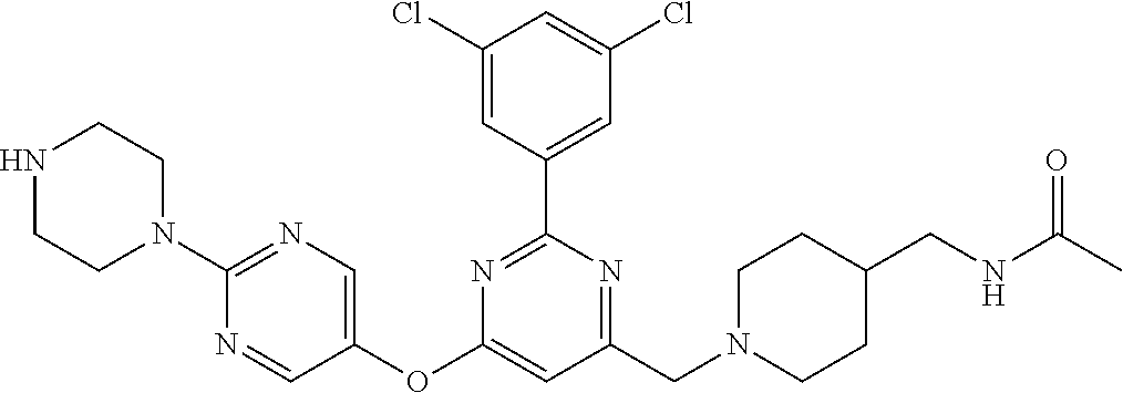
C1(Cl)=CC(C2=NC(OC3=CN=C(N4CCNCC4)N=C3)=CC(CN3CCC(CNC(=O)C)CC3)=N2)=CC(Cl)=C1
